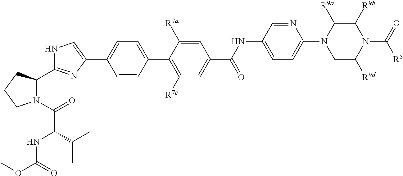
C1=CC(C2=C([R7c])C=C(C(NC3=CC=C(N4CC([R9d])N(C([R5])=O)C([R9b])C4[R9a])N=C3)=O)C=C2[R7a])=CC=C1C1=CNC(C2N(C(C(NC(OC)=O)C(C)C)=O)CCC2)=N1
